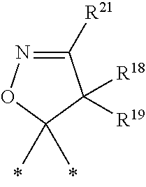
C1([R21])=NOC(C)(C)C1([R18])[R19]
